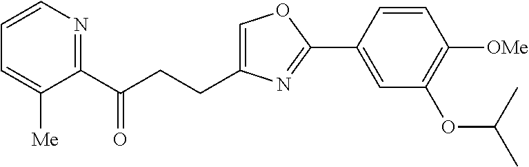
C1=C(CCC(C2=NC=CC=C2[Me])=O)N=C(C2=CC(OC(C)C)=C([OMe])C=C2)O1
